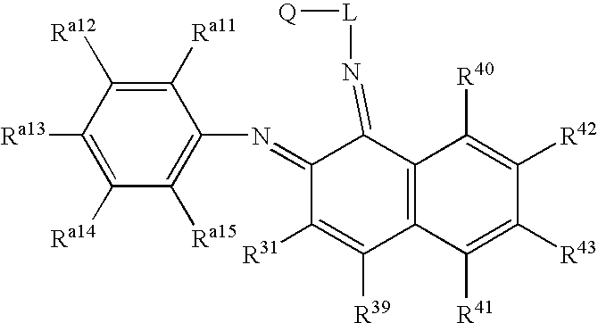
C1([Ra13])=C([Ra14])C([Ra15])=C(N=C2C([R31])=C([R39])C3=C(C2=N[L][Q])C([R40])=C([R42])C([R43])=C3[R41])C([Ra11])=C1[Ra12]
